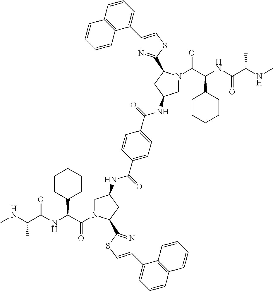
CNC(C(NC(C(=O)N1CC(NC(C2=CC=C(C(=O)NC3CN(C(C(NC(C(NC)C)=O)C4CCCCC4)=O)C(C4=NC(C5=CC=CC6=C5C=CC=C6)=CS4)C3)C=C2)=O)CC1C1=NC(C2=CC=CC3=C2C=CC=C3)=CS1)C1CCCCC1)=O)C
